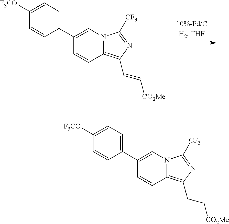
C1=CC(C2=CN3C(=C(C=C[CO2Me])N=C3[CF3])C=C2)=CC=C1[F3CO].C1=CC(C2=CN3C(=C(CC[CO2Me])N=C3[CF3])C=C2)=CC=C1[F3CO]
